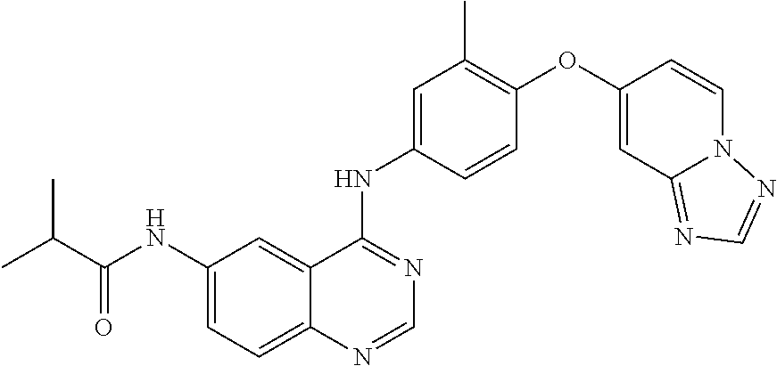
C12=CC=C(NC(C(C)C)=O)C=C1C(NC1=CC(C)=C(OC3=CC4=NC=NN4C=C3)C=C1)=NC=N2
